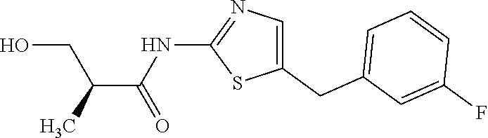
C1(CC2=CC=CC(F)=C2)=CN=C(NC(=O)C(C)CO)S1
